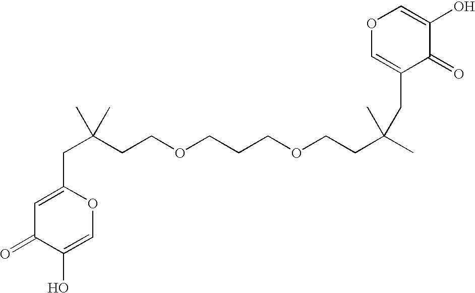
C1(CC(C)(CCOCCCOCCC(C)(C)CC2=COC=C(O)C2=O)C)=CC(=O)C(O)=CO1
